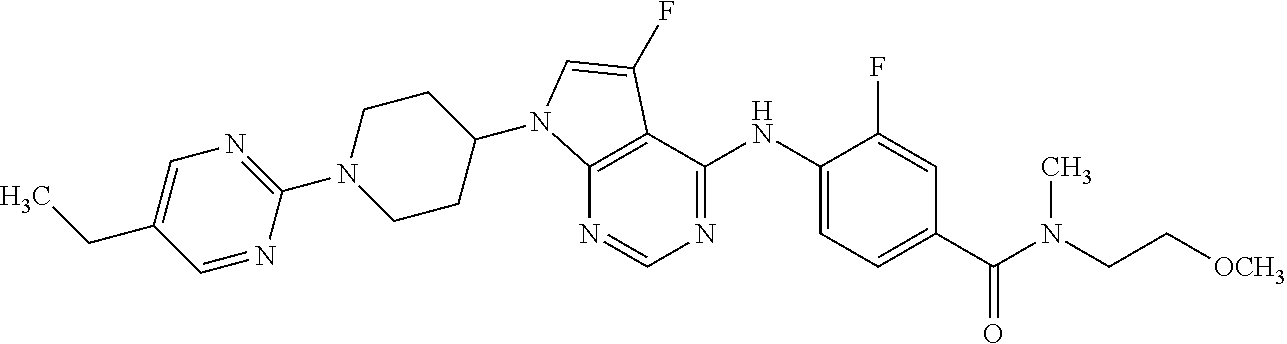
C12=C(C(NC3=CC=C(C(N(CC[OCH3])C)=O)C=C3F)=NC=N1)C(F)=CN2C1CCN(C2=NC=C(CC)C=N2)CC1
